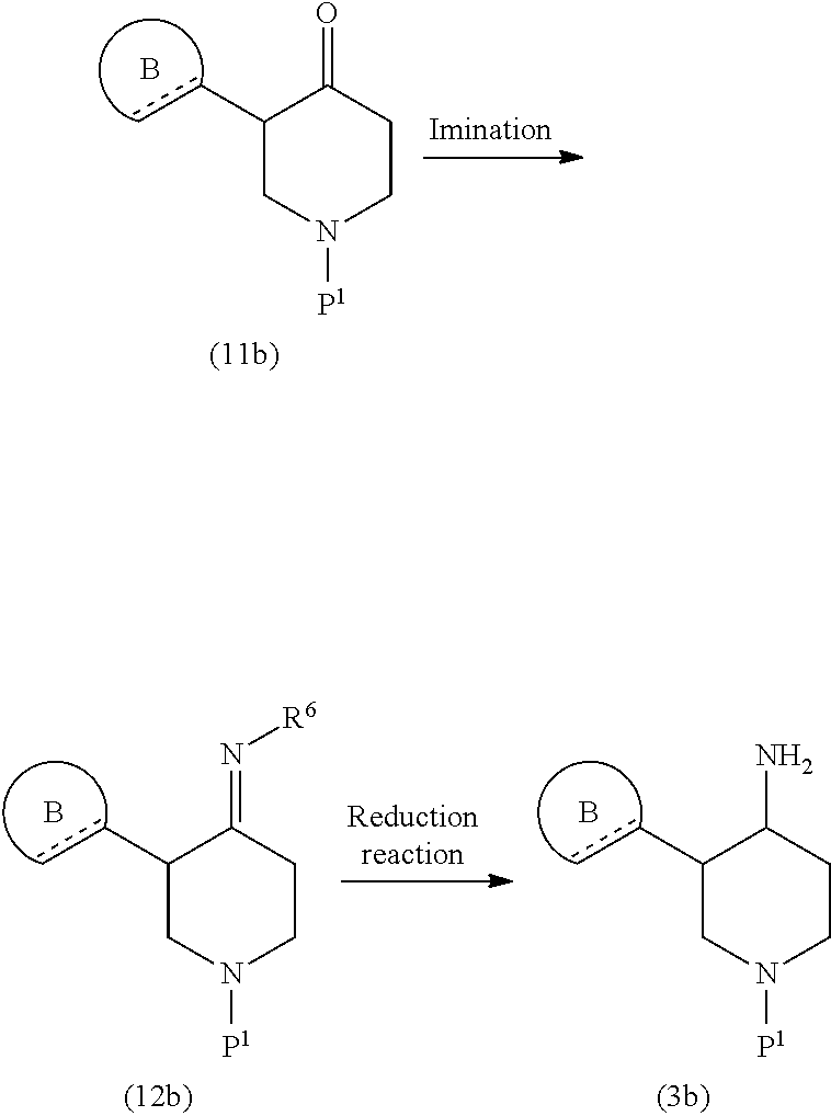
C1(cc)CN([P1])CCC1N.B.C1(cc)CN([P1])CCC1=N[R6].B.C1(cc)CN([P1])CCC1=O.B
